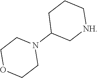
C1OCCN(C2C[NH]CCC2)C1
